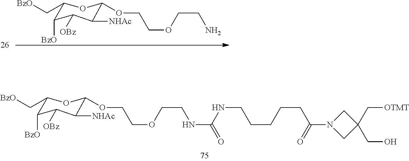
C(NCCOCCOC1C([NHAc])C([OBz])C([BzO])C(C[BzO])O1)(NCCCCCC(N1CC(C[OTMT])(CO)C1)=O)=O.NCCOCCOC1C([NHAc])C([OBz])C([BzO])C(C[BzO])O1
